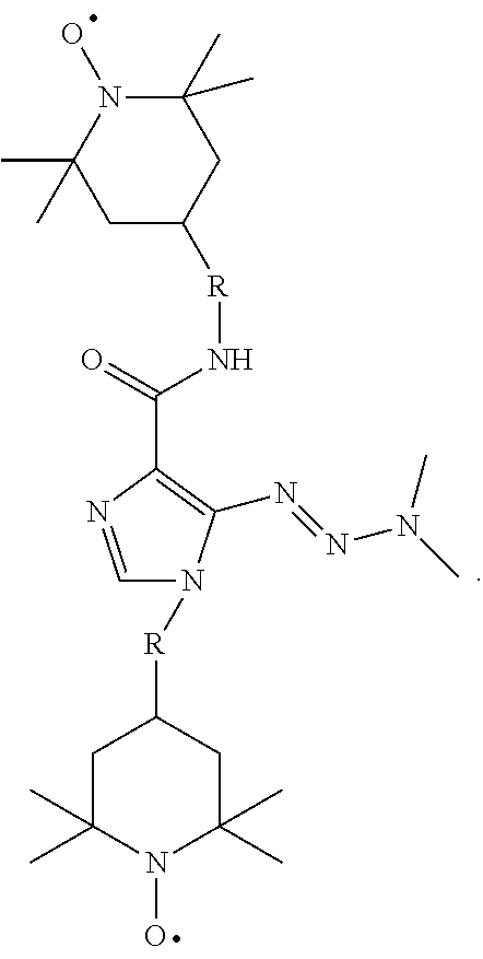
C(C1=C(N=NN(C)C)N([R]C2CC(C)(C)N(O)C(C)(C)C2)C=N1)(N[R]C1CC(C)(C)N(O)C(C)(C)C1)=O
